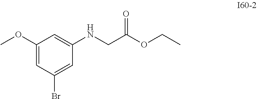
C1(OC)=CC(Br)=CC(NCC(OCC)=O)=C1
